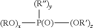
[P(O)]([(RO)x])([(OR)z])[(R)y]
